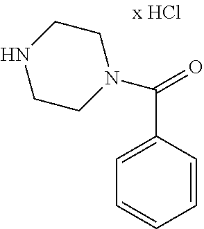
C1=CC(C(=O)N2CCNCC2)=CC=C1
